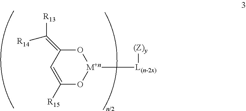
O1[M+n]([L(n-2x)][(Z)y])OC(=C([R13])[R14])C=C1[R15]
